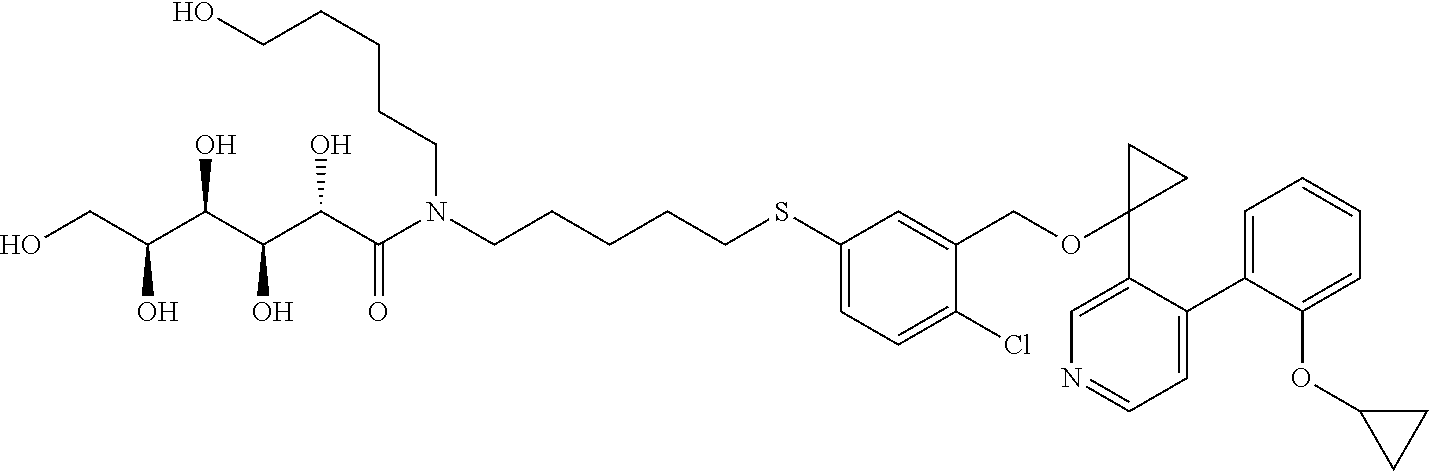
OCC(C(C(C(C(N(CCCCCSC1=CC=C(Cl)C(COC2(C3=CN=CC=C3C3=CC=CC=C3OC3CC3)CC2)=C1)CCCCCO)=O)O)O)O)O
